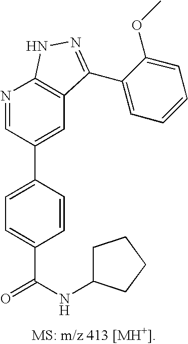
N1=CC(C2=CC=C(C(=O)NC3CCCC3)C=C2)=CC2=C1NN=C2C1=CC=CC=C1OC
